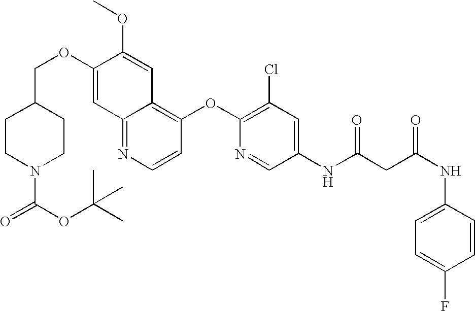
C12=NC=CC(OC3=C(Cl)C=C(NC(CC(NC4=CC=C(F)C=C4)=O)=O)C=N3)=C1C=C(OC)C(OCC1CCN(C(OC(C)(C)C)=O)CC1)=C2
